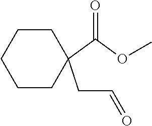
C1CCCCC1(CC=O)C(OC)=O
